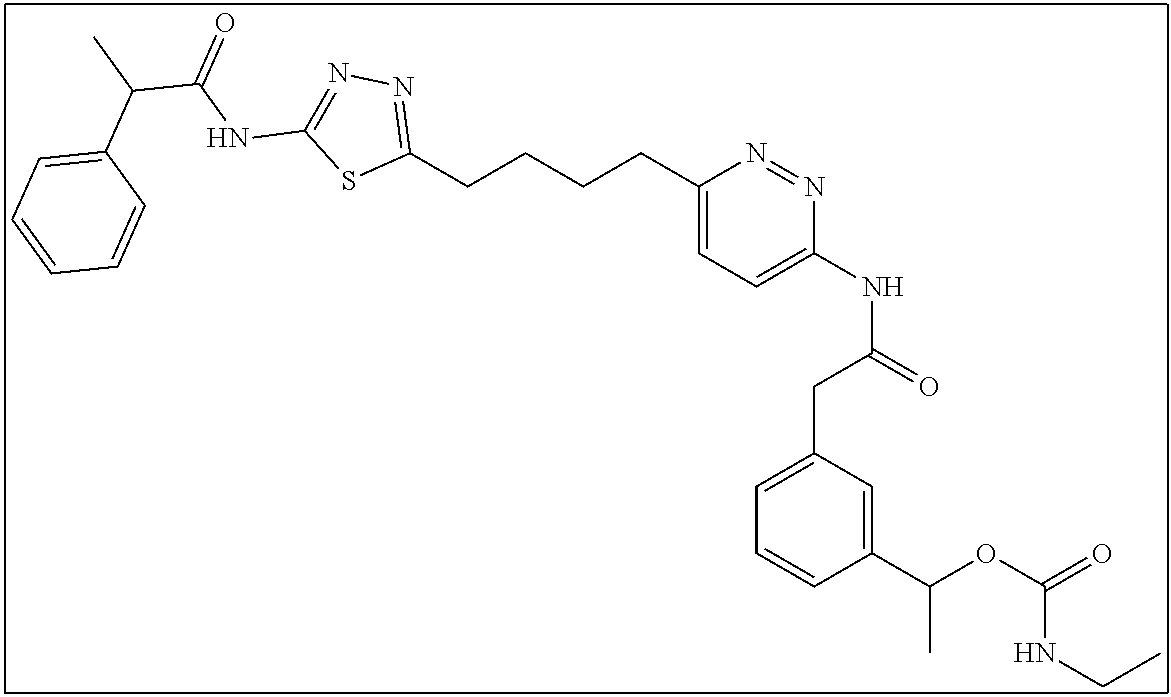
C1(CCCCC2=NN=C(NC(=O)C(C)C3=CC=CC=C3)S2)=CC=C(NC(=O)CC2=CC=CC(C(OC(=O)NCC)C)=C2)N=N1
